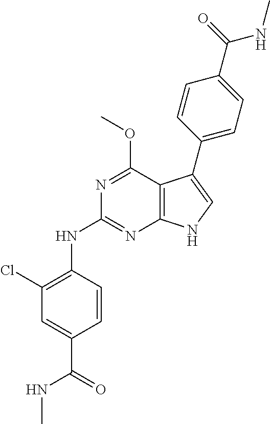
N(C1=NC2=C(C(OC)=N1)C(C1=CC=C(C(=O)NC)C=C1)=CN2)C1=C(Cl)C=C(C(=O)NC)C=C1
